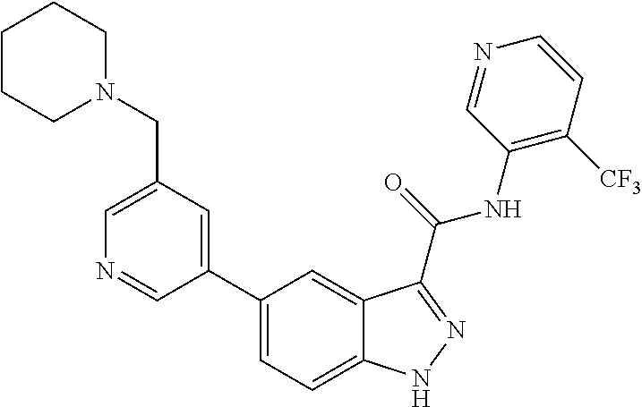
C1(CN2CCCCC2)=CN=CC(C2=CC=C3C(=C2)C(C(NC2=C([CF3])C=CN=C2)=O)=NN3)=C1
